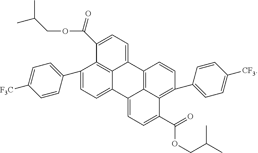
C1(C2=CC=C([F3C])C=C2)=CC=C2C3=C1C(C(=O)OCC(C)C)=CC=C3C1=C3C2=CC=C(C(OCC(C)C)=O)C3=C(C2=CC=C([CF3])C=C2)C=C1
